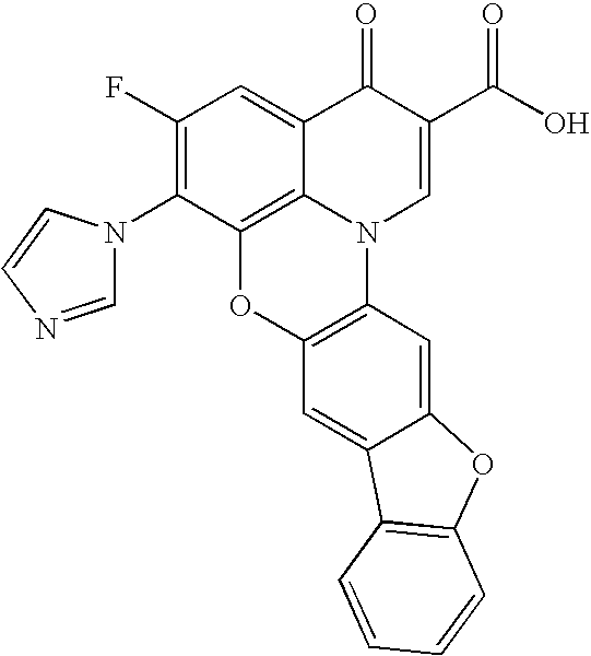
C1(F)=C(N2C=NC=C2)C2=C3C(=C1)C(=O)C(C(O)=O)=CN3C1=C(O2)C=C2C(=C1)OC1=C2C=CC=C1
